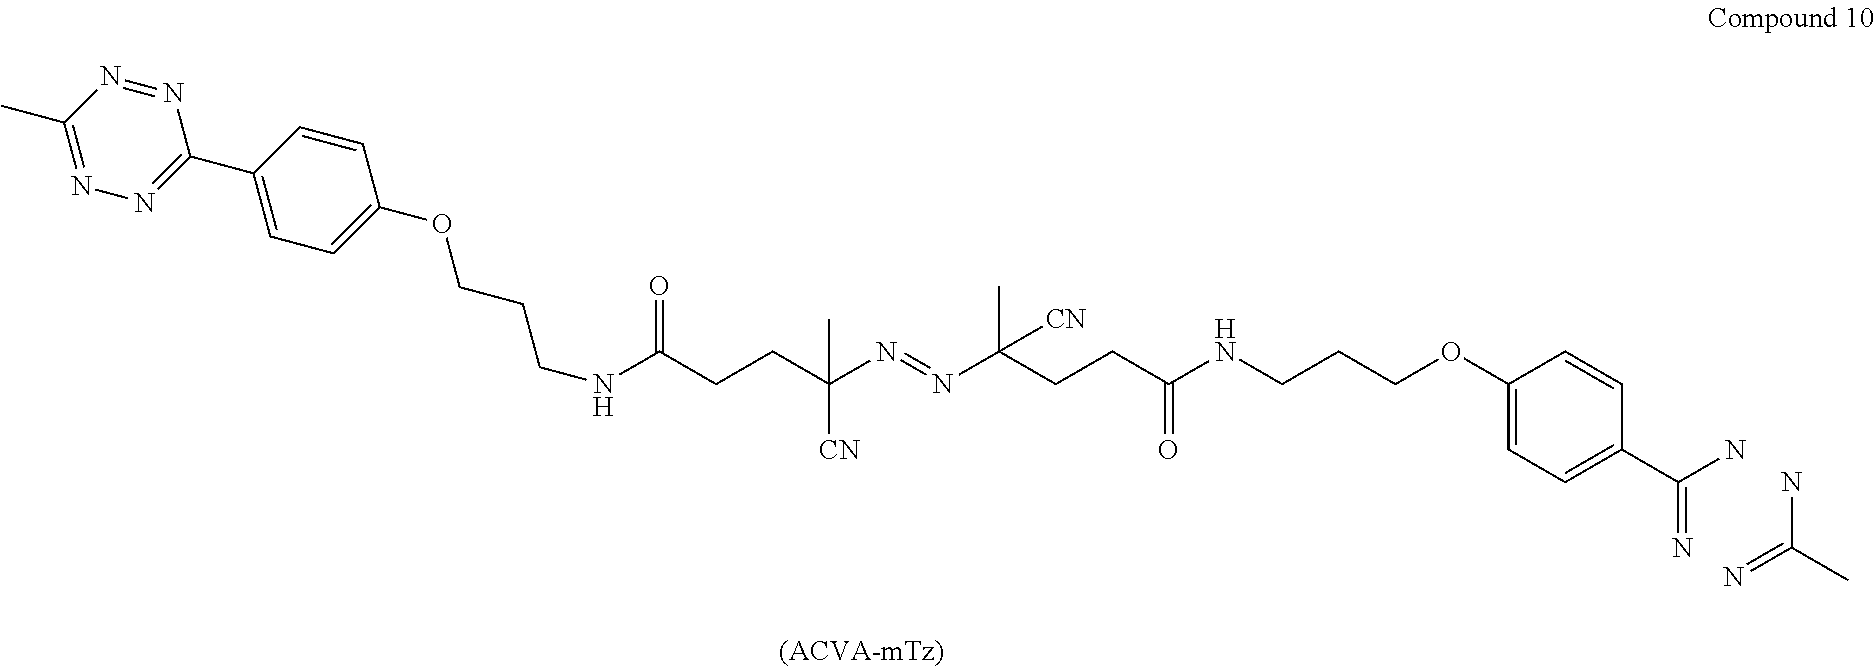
N=C(N)C.N1=NC(C)=NN=C1C1=CC=C(OCCCNC(CCC(N=NC(CCC(NCCCOC2=CC=C(C(=N)N)C=C2)=O)(C)[CN])([CN])C)=O)C=C1
